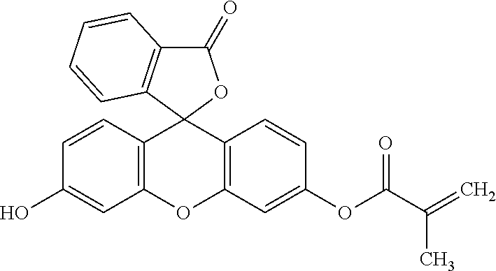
C12=C(OC3=C(C14OC(=O)C1=C4C=CC=C1)C=CC(OC(C(=C)C)=O)=C3)C=C(O)C=C2
